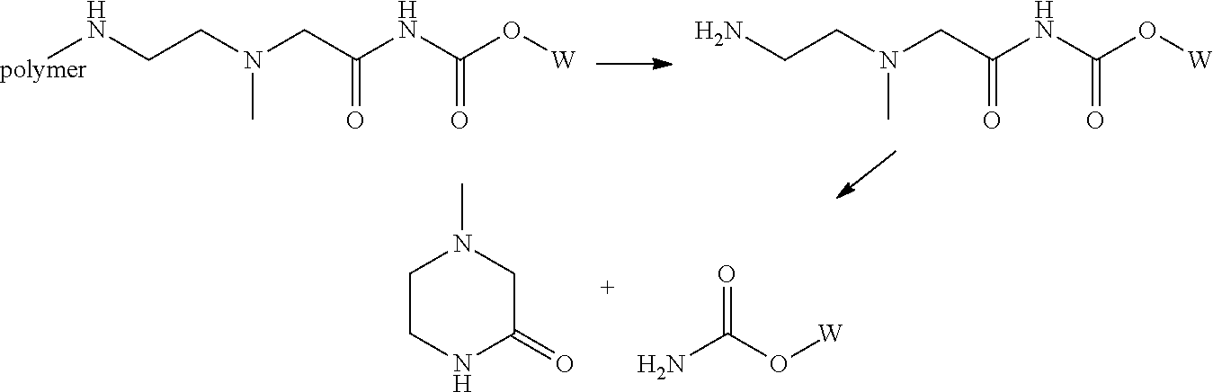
[polymer]NCCN(CC(NC(O[W])=O)=O)C.NCCN(CC(NC(O[W])=O)=O)C.NC(O[W])=O.C1(=O)CN(C)CCN1
